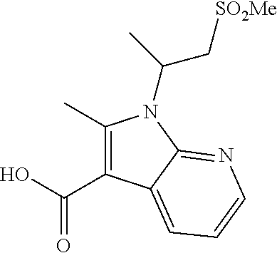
C(O)(=O)C1=C(C)N(C(C[SO2Me])C)C2=NC=CC=C12
